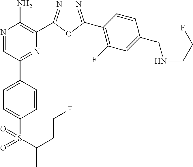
N1=C(C2=C(F)C=C(CNCCF)C=C2)OC(C2=C(N)N=CC(C3=CC=C(S(=O)(=O)C(C)CCF)C=C3)=N2)=N1
